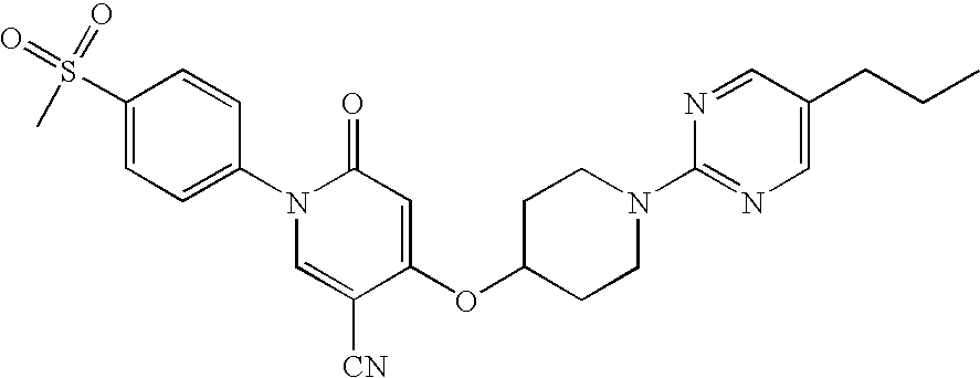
C1(S(=O)(=O)C)=CC=C(N2C=C([CN])C(OC3CCN(C4=NC=C(CCC)C=N4)CC3)=CC2=O)C=C1
